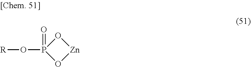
[R]OP1(=O)O[Zn]O1
